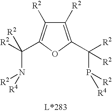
C1([R2])=C(C([R2])(P([R2])[R4])[R2])OC(C([R2])(N([R2])[R4])[R2])=C1[R2]
